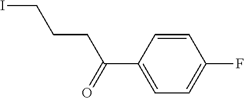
C1(C(=O)CCCI)=CC=C(F)C=C1
